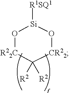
O1[R22C]C([R2])([R2])[CR22]O[Si]1[R1SQ1]
